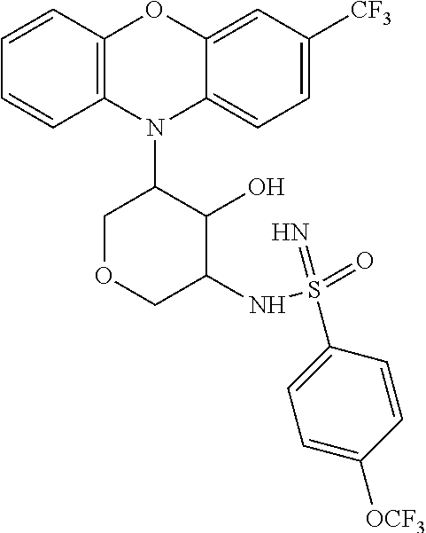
N1(C2COCC(NS(=O)(=N)C3=CC=C([OCF3])C=C3)C2O)C2=C(C=CC=C2)OC2=CC([CF3])=CC=C12
